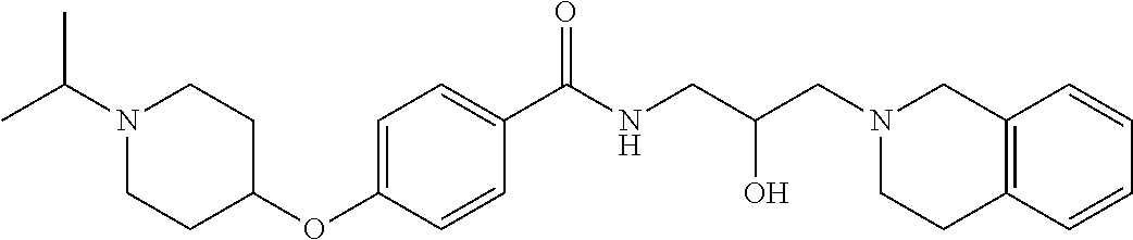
C1=C(OC2CCN(C(C)C)CC2)C=CC(C(NCC(CN2CC3=C(CC2)C=CC=C3)O)=O)=C1
